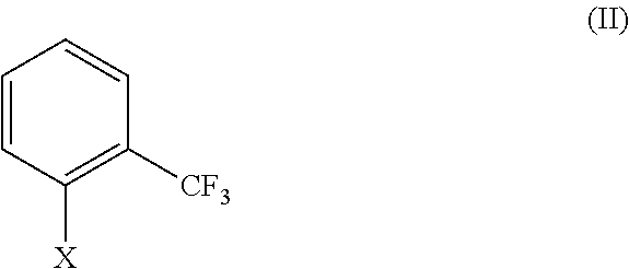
C1=CC([CF3])=C([X])C=C1
